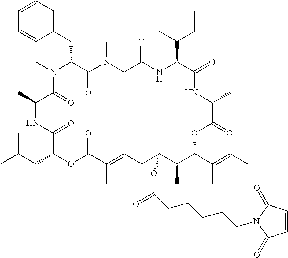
CN1C(CC2=CC=CC=C2)C(=O)N(C)CC(=O)NC(C(C)CC)C(=O)NC(C)C(=O)OC(C(C)=CC)C(C)C(OC(=O)CCCCCN2C(=O)C=CC2=O)CC=C(C)C(=O)OC(CC(C)C)C(=O)NC(C)C1=O
